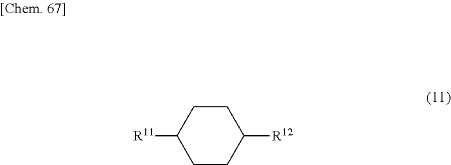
C1CC([R12])CCC1[R11]
